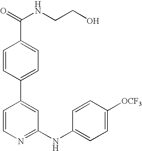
C1=CC(C2=CC=C(C(=O)NCCO)C=C2)=CC(NC2=CC=C([OCF3])C=C2)=N1
